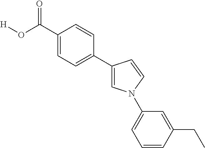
C1(C(O[H])=O)=CC=C(C2=CN(C3=CC=CC(CC)=C3)C=C2)C=C1
